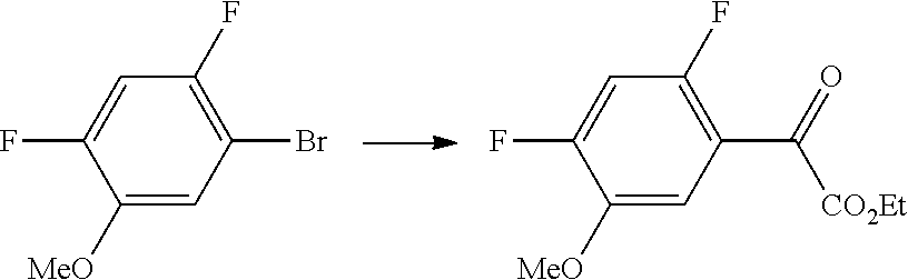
C1([MeO])=CC(Br)=C(F)C=C1F.C1([MeO])=CC(C(=O)[CO2Et])=C(F)C=C1F
